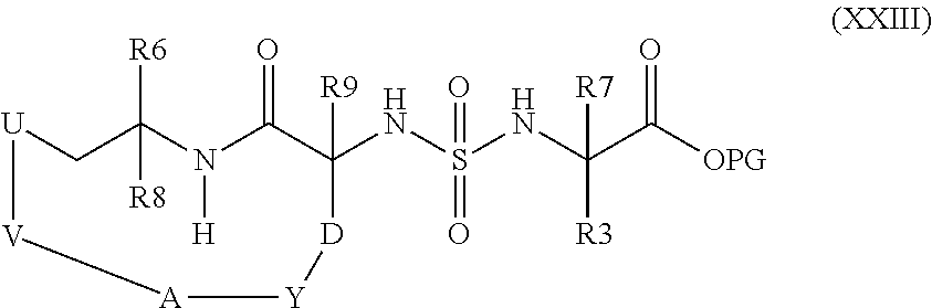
[U]1[V][A][Y][D]C(NS(NC(C([OPG])=O)([R3])[R7])(=O)=O)([R9])C(=O)N([H])C([R6])([R8])C1
